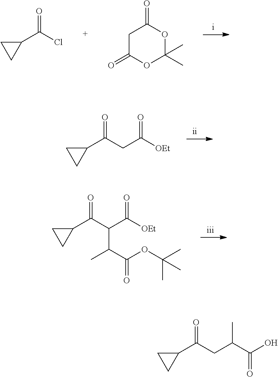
C1(=O)CC(=O)OC(C)(C)O1.ClC(C1CC1)=O.O=C([OEt])CC(C1CC1)=O.O=C([OEt])C(C(C1CC1)=O)C(C(OC(C)(C)C)=O)C.C(C(O)=O)(CC(C1CC1)=O)C
